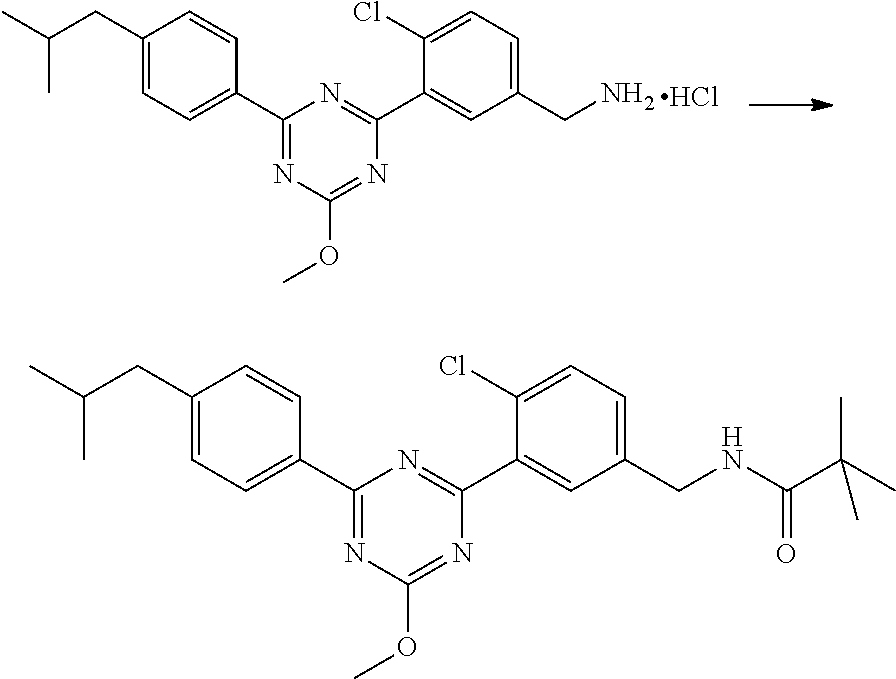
C(C)(C)CC1=CC=C(C2=NC(OC)=NC(C3=CC(CN)=CC=C3Cl)=N2)C=C1.Cl.C(C)(CC1=CC=C(C2=NC(OC)=NC(C3=CC(CNC(C(C)(C)C)=O)=CC=C3Cl)=N2)C=C1)C
